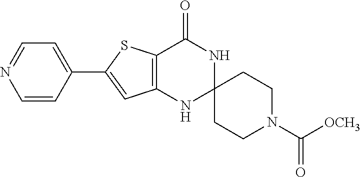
C1=CC(C2=CC3=C(S2)C(=O)NC2(N3)CCN(C([OCH3])=O)CC2)=CC=N1
